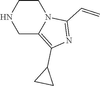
N12C(C=C)=NC(C3CC3)=C1CNCC2
